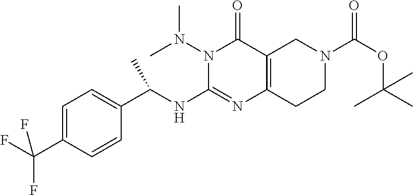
N1(N(C)C)C(NC(C2=CC=C(C(F)(F)F)C=C2)C)=NC2=C(C1=O)CN(C(OC(C)(C)C)=O)CC2
